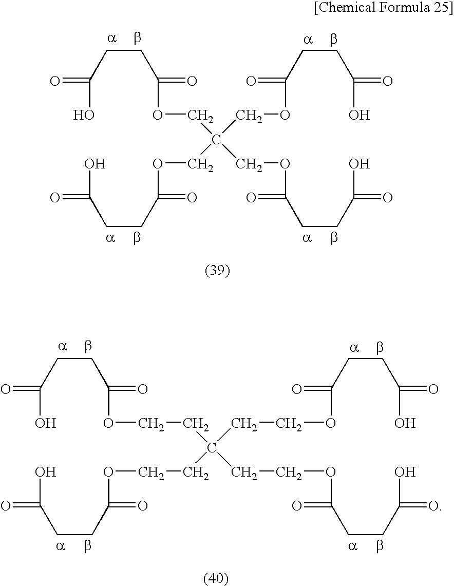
OC(CCC(OCC(COC(CCC(O)=O)=O)(COC(CCC(O)=O)=O)COC(CCC(O)=O)=O)=O)=O.OC(CCC(OCCC(CCOC(CCC(O)=O)=O)(CCOC(CCC(O)=O)=O)CCOC(CCC(O)=O)=O)=O)=O
